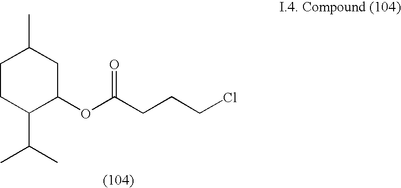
C1(OC(CCCCl)=O)CC(C)CCC1C(C)C
